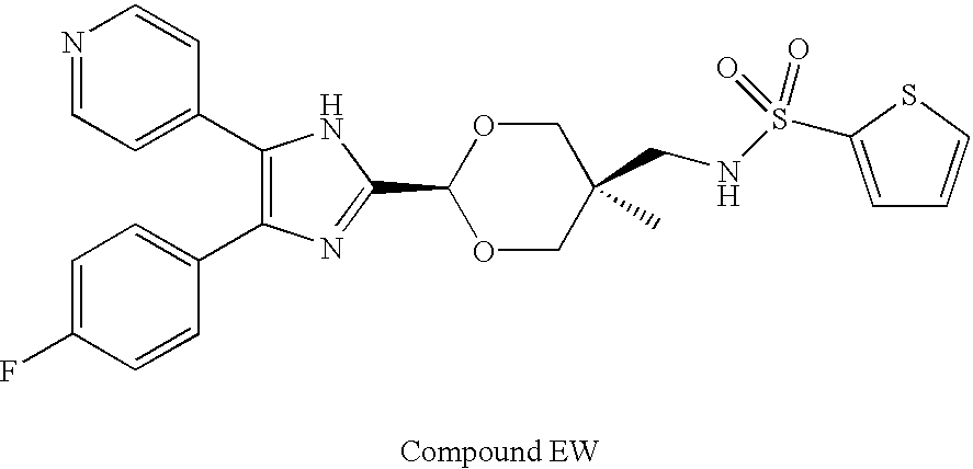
C1(C2=CC=NC=C2)=C(C2=CC=C(F)C=C2)N=C(C2OCC(C)(CNS(=O)(=O)C3=CC=CS3)CO2)N1
